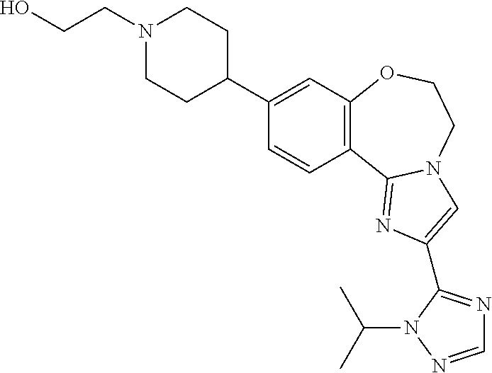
C1(C2CCN(CCO)CC2)=CC2=C(C=C1)C1=NC(C3=NC=NN3C(C)C)=CN1CCO2
